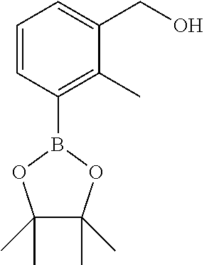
C1=CC(B2OC(C)(C)C(C)(C)O2)=C(C)C(CO)=C1
